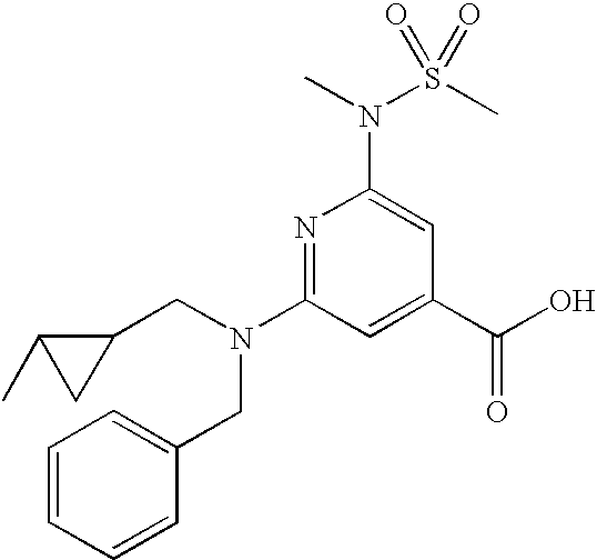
N1=C(N(CC2C(C)C2)CC2=CC=CC=C2)C=C(C(O)=O)C=C1N(C)S(C)(=O)=O
